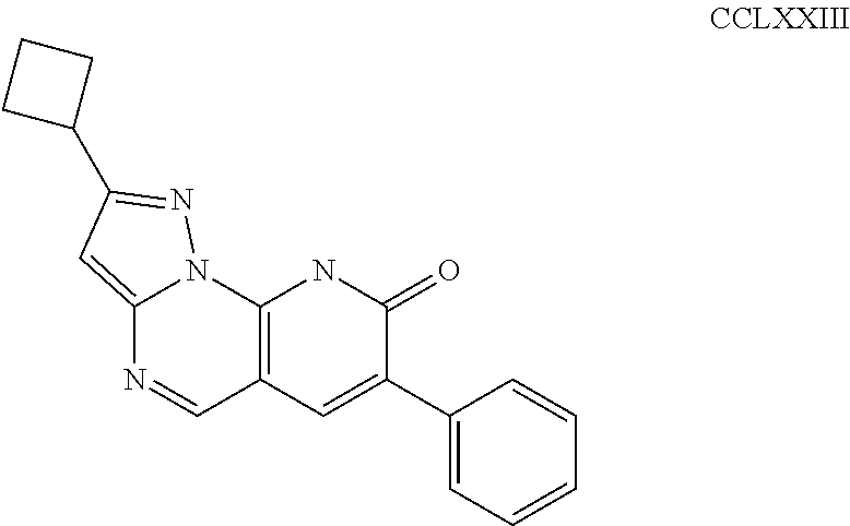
C12=CC(C3CCC3)=NN1C1=C(C=N2)C=C(C2=CC=CC=C2)C(=O)N1
